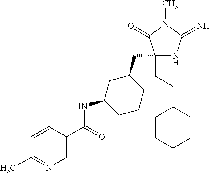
C1(CC2CC(NC(=O)C3=CN=C(C)C=C3)CCC2)(CCC2CCCCC2)NC(=N)N(C)C1=O
